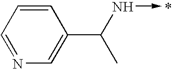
C1(C(N->C)C)=CN=CC=C1
